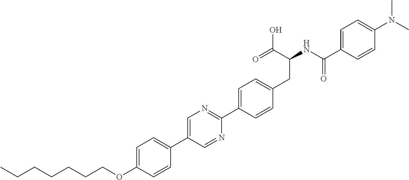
C(OC1=CC=C(C2=CN=C(C3=CC=C(CC(NC(C4=CC=C(N(C)C)C=C4)=O)C(O)=O)C=C3)N=C2)C=C1)CCCCCC
